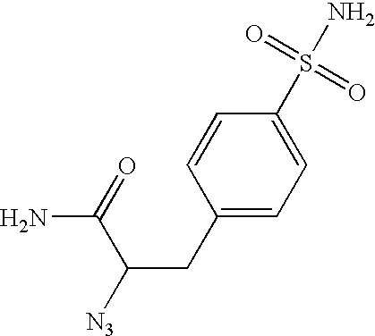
C1=CC(CC([N3])C(=O)N)=CC=C1S(=O)(=O)N
